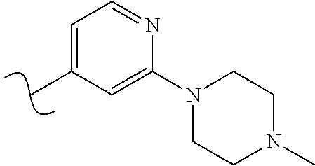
CC1=CC=NC(N2CCN(C)CC2)=C1
